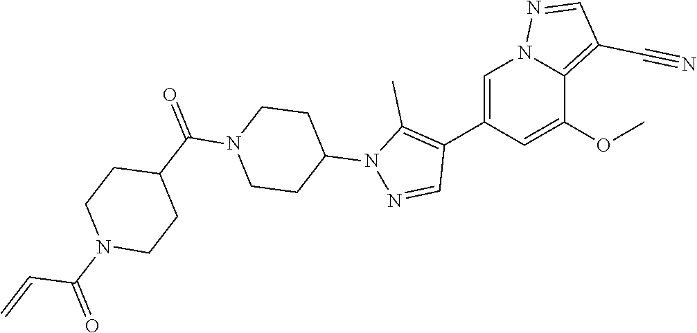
C1=C(C2=C(C)N(C3CCN(C(C4CCN(C(=O)C=C)CC4)=O)CC3)N=C2)C=C(OC)C2=C(C#N)C=NN12
